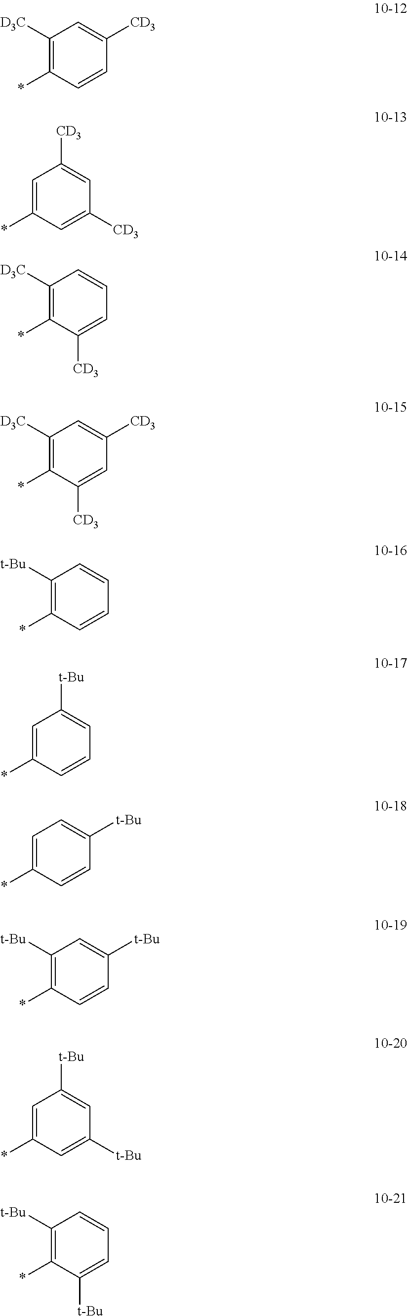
C1([D3C])=C(*)C=CC([CD3])=C1.C1=C(*)C=C([CD3])C=C1[CD3].C1([D3C])=C(*)C([CD3])=CC=C1.C1([D3C])=C(*)C([CD3])=CC([CD3])=C1.C1([t-Bu])=C(*)C=CC=C1.C1=C(*)C=CC=C1[t-Bu].C1=C(*)C=CC([t-Bu])=C1.C1([t-Bu])=C(*)C=CC([t-Bu])=C1.C1=C(*)C=C([t-Bu])C=C1[t-Bu].C1([t-Bu])=C(*)C([t-Bu])=CC=C1
